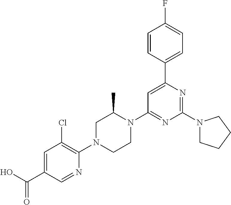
C1=C(C(O)=O)C=NC(N2CCN(C3=NC(N4CCCC4)=NC(C4=CC=C(F)C=C4)=C3)C(C)C2)=C1Cl
